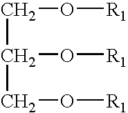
C(C(CO[R1])O[R1])O[R1]
